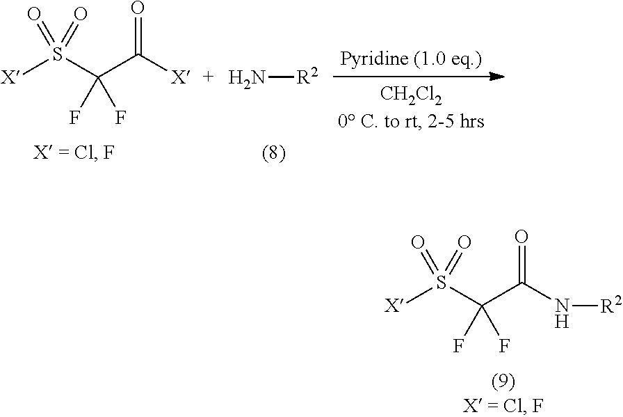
[X]S(C(F)(F)C([X])=O)(=O)=O.N[R2].[X]S(C(F)(F)C(N[R2])=O)(=O)=O
